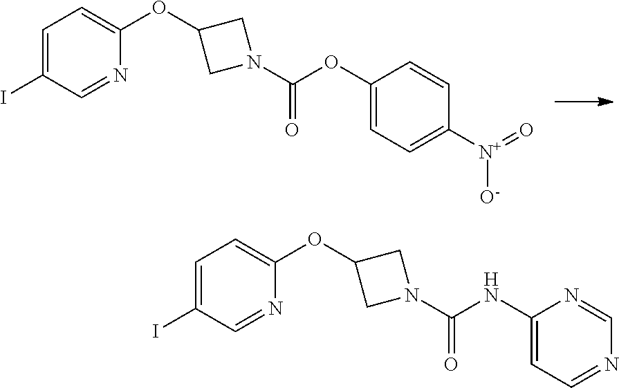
IC1=CC=C(OC2CN(C(OC3=CC=C([N+](=O)[O-])C=C3)=O)C2)N=C1.IC1=CC=C(OC2CN(C(NC3=CC=NC=N3)=O)C2)N=C1
